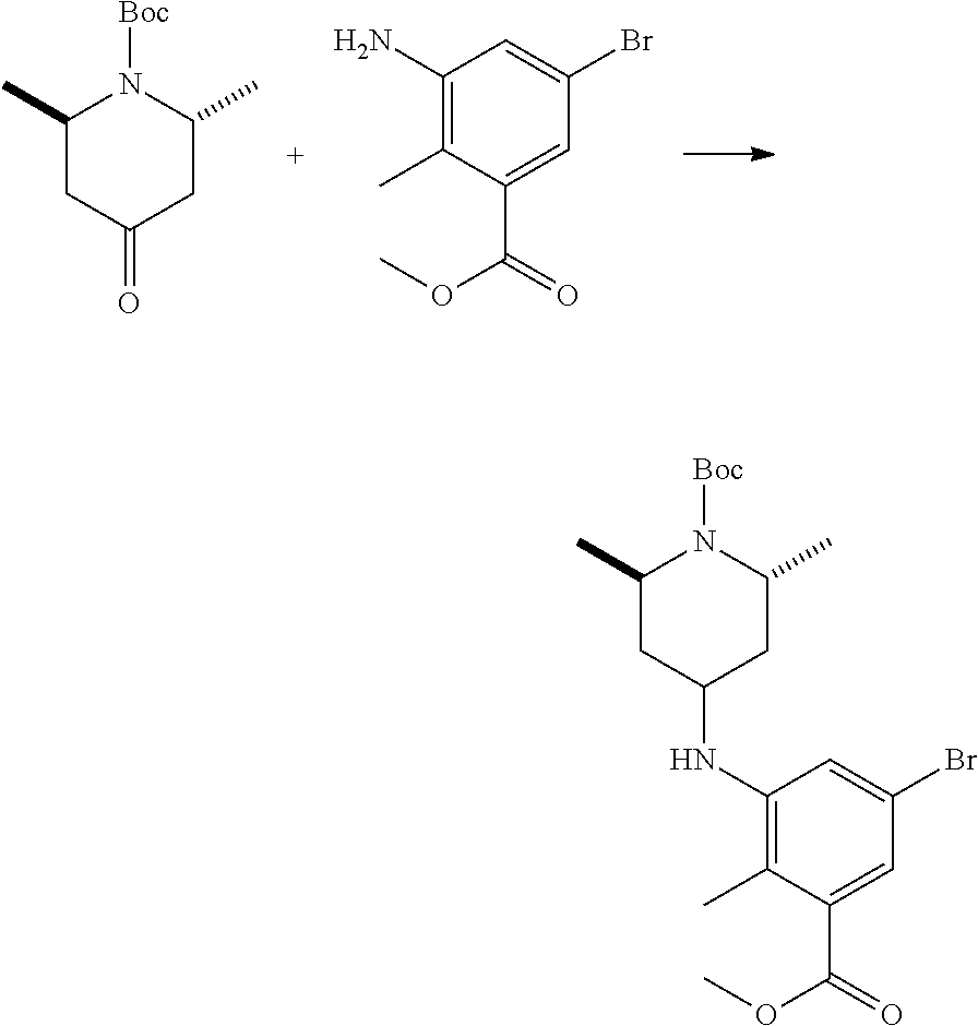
C1(C)CC(=O)CC(C)N1[Boc].C1(N)=C(C)C(C(OC)=O)=CC(Br)=C1.C1(C)CC(NC2=C(C)C(C(OC)=O)=CC(Br)=C2)CC(C)N1[Boc]
